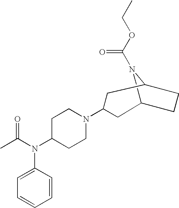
C12N(C(OCC)=O)C(CC1)CC(N1CCC(N(C(C)=O)C3=CC=CC=C3)CC1)C2
